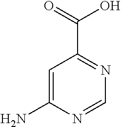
C1=C(N)N=CN=C1C(=O)O
